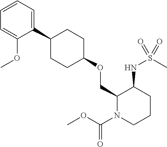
C1(OCC2N(C(=O)OC)CCCC2NS(=O)(C)=O)CCC(C2=CC=CC=C2OC)CC1
